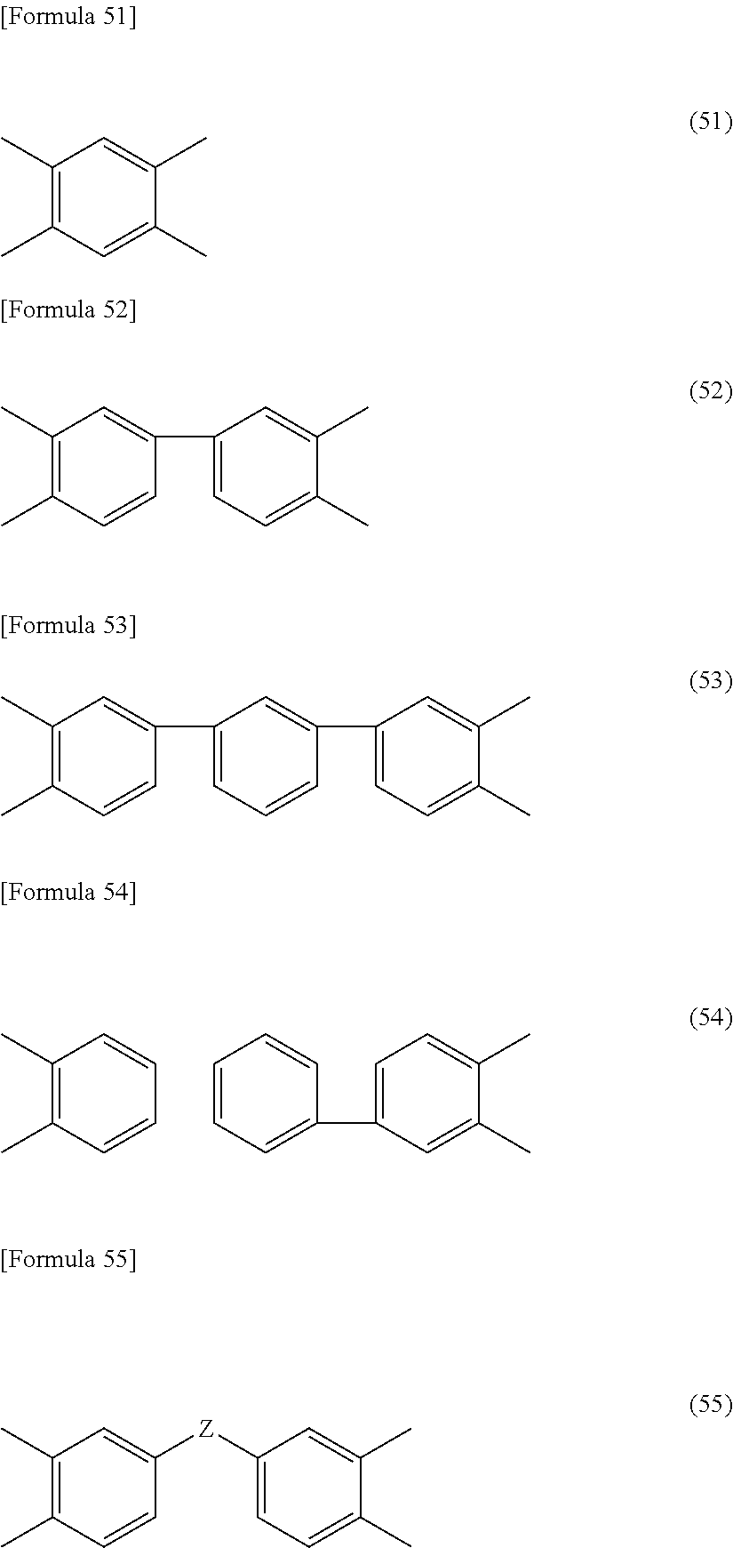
C1(C)=C(C)C=CC=C1.C1=CC=CC=C1C1=CC=C(C)C(C)=C1.C1(C)=C(C)C=C(C)C(C)=C1.C1(C)=C(C)C=CC(C2=CC=C(C)C(C)=C2)=C1.C1(C)=C(C)C=CC(C2=CC=CC(C3=CC=C(C)C(C)=C3)=C2)=C1.C1(C)=C(C)C=CC([Z]C2=CC=C(C)C(C)=C2)=C1
